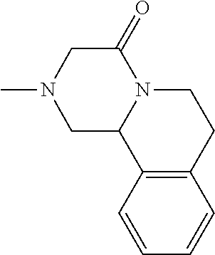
CN1CC2N(C(=O)C1)CCC1=C2C=CC=C1
